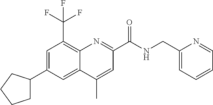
C1=C(C2CCCC2)C=C2C(=C1C(F)(F)F)N=C(C(NCC1=CC=CC=N1)=O)C=C2C
